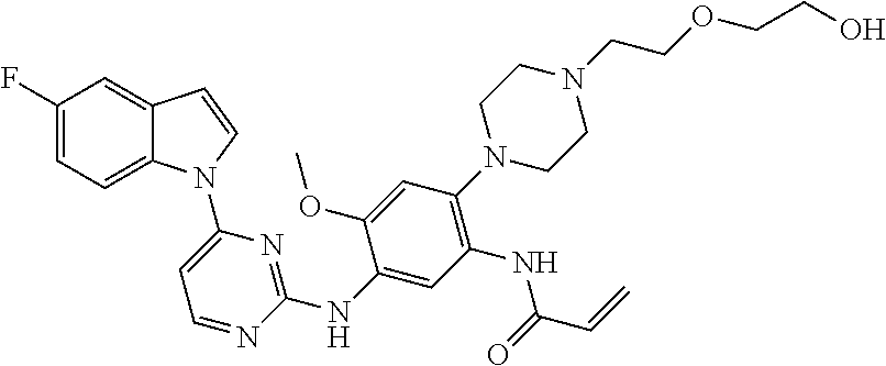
C1(NC2=NC(N3C4=CC=C(F)C=C4C=C3)=CC=N2)=CC(NC(C=C)=O)=C(N2CCN(CCOCCO)CC2)C=C1OC
